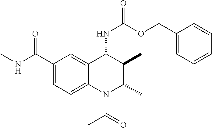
C1(C(=O)NC)=CC=C2C(=C1)C(NC(=O)OCC1=CC=CC=C1)C(C)C(C)N2C(=O)C
